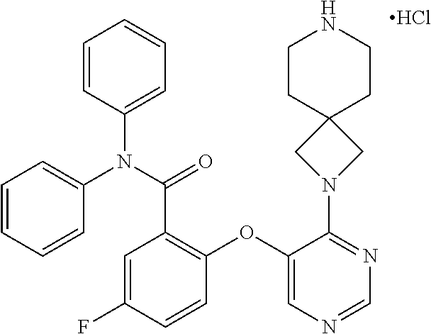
N(C1=CC=CC=C1)(C(C1=C(OC2=CN=CN=C2N2CC3(C2)CCNCC3)C=CC(F)=C1)=O)C1=CC=CC=C1.Cl
